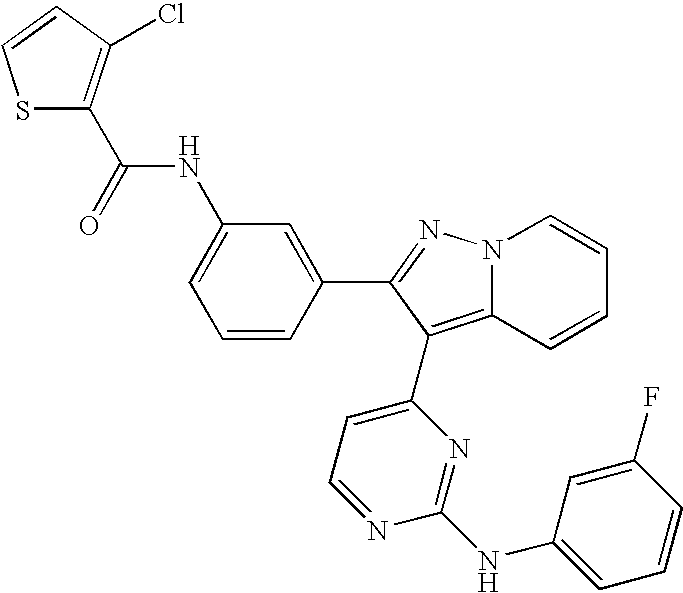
C1(NC(C2=C(Cl)C=CS2)=O)=CC=CC(C2=NN3C(=C2C2=CC=NC(NC4=CC=CC(F)=C4)=N2)C=CC=C3)=C1
